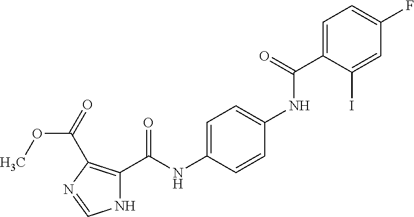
C1=C(C(=O)NC2=CC=C(NC(=O)C3=C(C(OC)=O)N=CN3)C=C2)C(I)=CC(F)=C1
